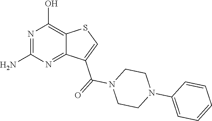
NC1=NC(O)=C2C(=N1)C(C(=O)N1CCN(C3=CC=CC=C3)CC1)=CS2
